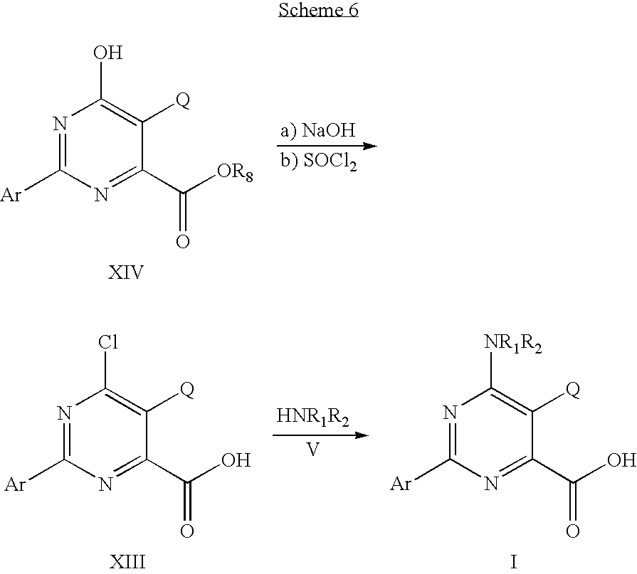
N1=C([Ar])N=C(C([OR8])=O)C([Q])=C1O.[V].N1=C([Ar])N=C(C(O)=O)C([Q])=C1[NR1R2].I.N1=C([Ar])N=C(C(O)=O)C([Q])=C1Cl
